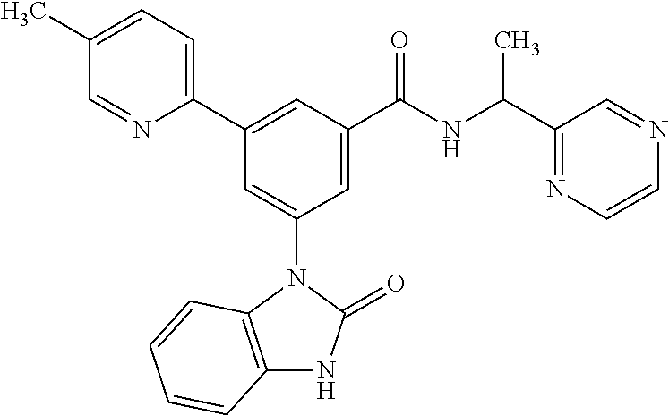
C1(C)=CC=C(C2=CC(C(NC(C3=NC=CN=C3)C)=O)=CC(N3C4=C(NC3=O)C=CC=C4)=C2)N=C1
